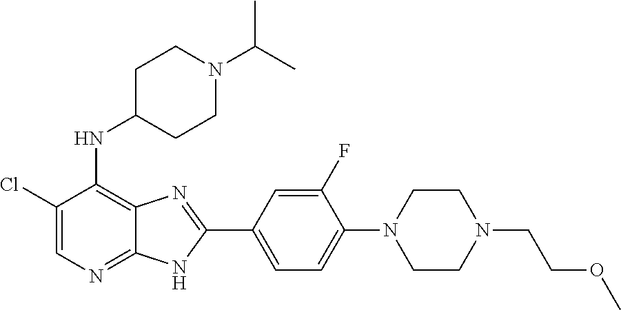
ClC1=CN=C2C(=C1NC1CCN(C(C)C)CC1)N=C(C1=CC=C(N3CCN(CCOC)CC3)C(F)=C1)N2
